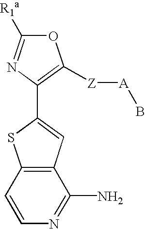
O1C([R1a])=NC(C2=CC3=C(S2)C=CN=C3N)=C1[Z][A]B
